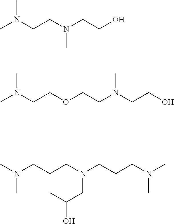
CN(CCN(CCO)C)C.CN(CCOCCN(CCO)C)C.CN(CCCN(CCCN(C)C)CC(O)C)C
